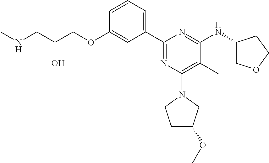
C1=CC=C(C2=NC(N3CCC(OC)C3)=C(C)C(NC3COCC3)=N2)C=C1OCC(CNC)O
